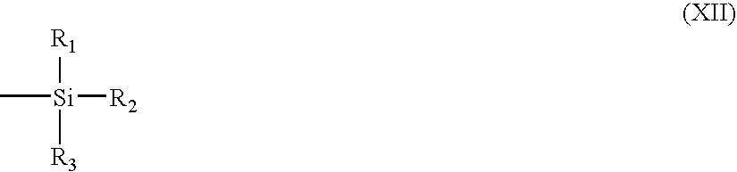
C[Si]([R2])([R1])[R3]
